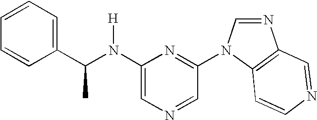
C1(N(C(C2=CC=CC=C2)C)[H])=CN=CC(N2C=NC3=C2C=CN=C3)=N1
